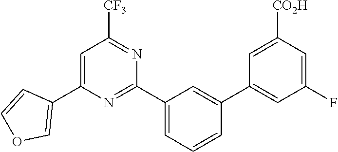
C1(C2=COC=C2)=CC([CF3])=NC(C2=CC=CC(C3=CC(F)=CC([CO2H])=C3)=C2)=N1
